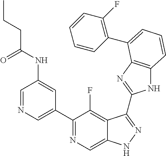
C1=NC=C(C2=NC=C3C(=C2F)C(C2=NC4=C(N2)C=CC=C4C2=C(F)C=CC=C2)=NN3)C=C1NC(CCC)=O
